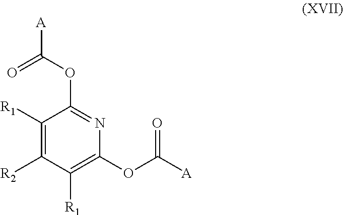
C1([R1])=C([R2])C([R1])=C(OC([A])=O)N=C1OC([A])=O
